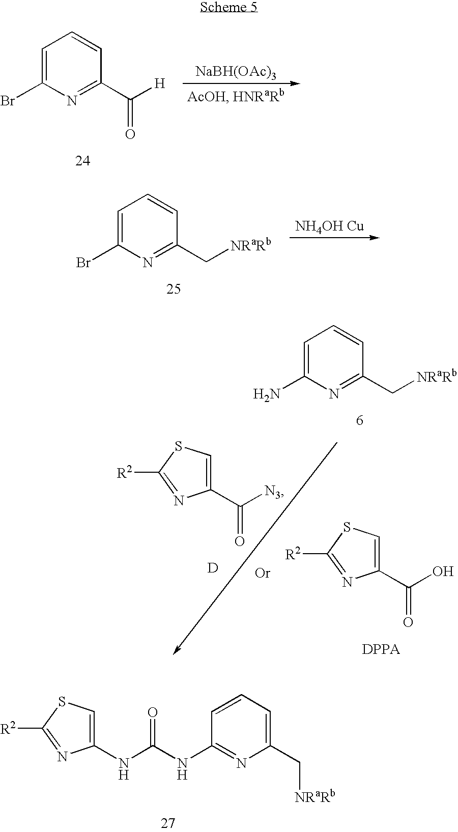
[NaBH(OAc)3].C1=C(Br)N=C(C(=O)[H])C=C1.C1=C(Br)N=C(C[NRaRb])C=C1.C1=C(N)N=C(C[NRaRb])C=C1.C1(C(=O)[N3])=CSC([R2])=N1.[D].C1(C(=O)O)=CSC([R2])=N1.[DPPA].C1(NC(NC2=NC(C[NRaRb])=CC=C2)=O)=CSC([R2])=N1
